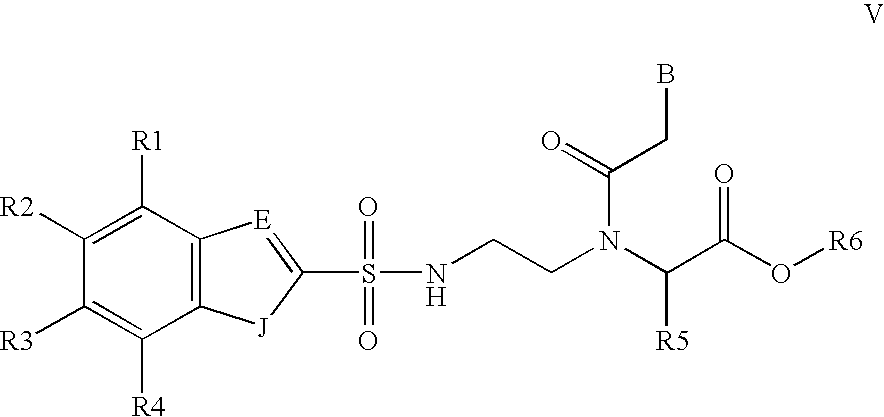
N(C(C(O[R6])=O)[R5])(CCNS(=O)(=O)C1=[E]C2=C([J]1)C([R4])=C([R3])C([R2])=C2[R1])C(CB)=O
